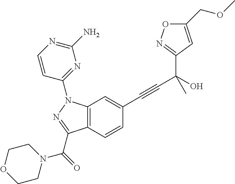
C12=C(C=CC(C#CC(O)(C)C3=NOC(COC)=C3)=C1)C(C(=O)N1CCOCC1)=NN2C1=NC(N)=NC=C1
